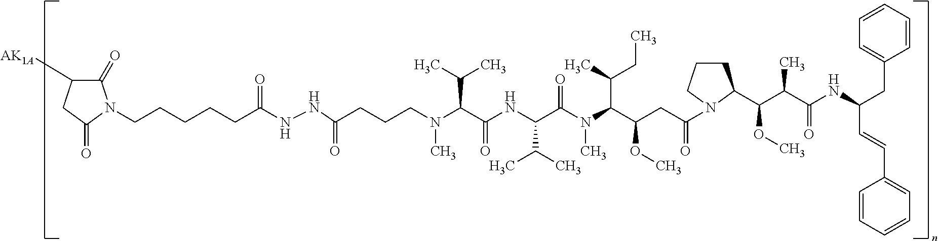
C1(=O)C([AK1A])CC(=O)N1CCCCCC(NNC(CCCN(C(C(NC(C(N(C(C(CC(=O)N1CCCC1C(C(C(NC(CC1=CC=CC=C1)C=CC1=CC=CC=C1)=O)C)OC)OC)C(CC)C)C)=O)C(C)C)=O)C(C)C)C)=O)=O
